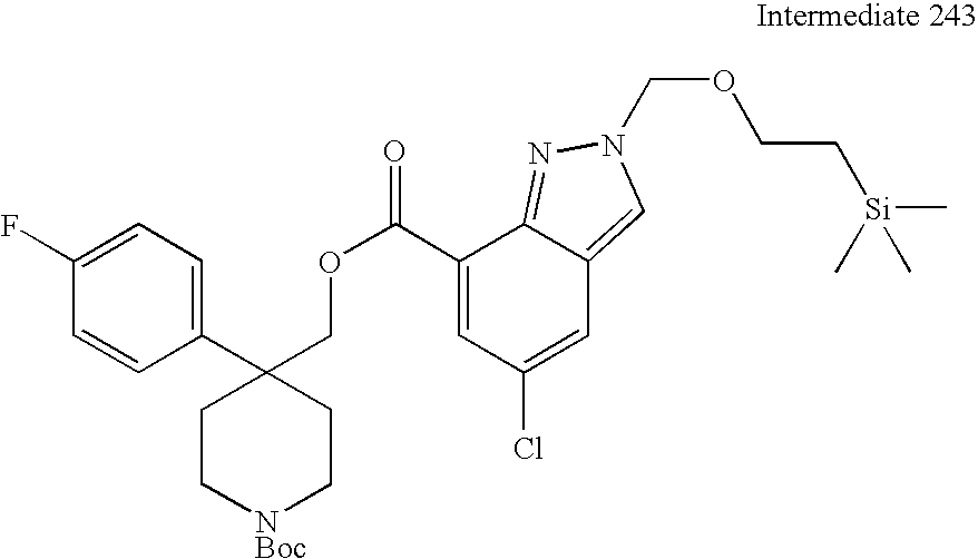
C1(C2(COC(=O)C3=CC(Cl)=CC4=CN(COCC[Si](C)(C)C)N=C34)CC[NBoc]CC2)=CC=C(F)C=C1
